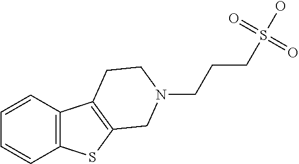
C12=C(C=CC=C1)C1=C(S2)CN(CCCS(O)(=O)=O)CC1
